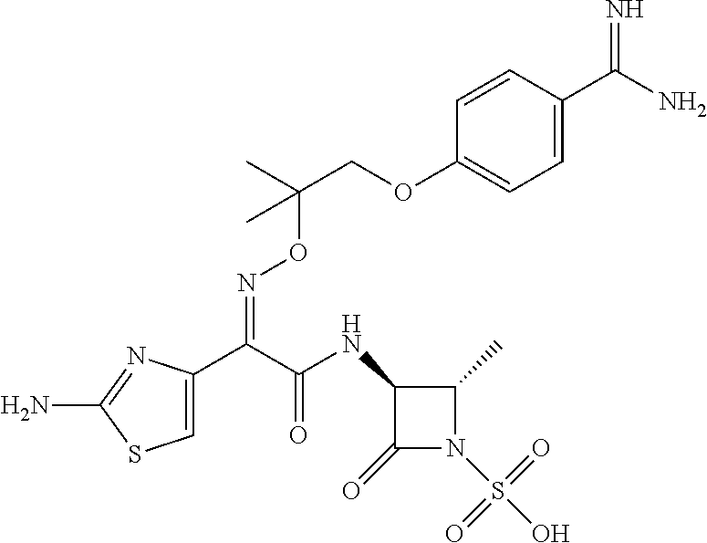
C1=C(C(C(NC2C(=O)N(S(O)(=O)=O)C2C)=O)=NOC(COC2=CC=C(C(N)=N)C=C2)(C)C)N=C(N)S1
